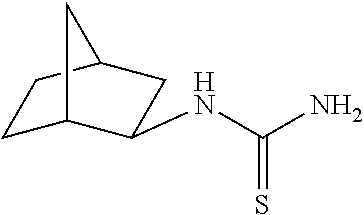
N(C(N)=S)C1C2CCC(C1)C2
